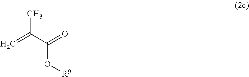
C=C(C(=O)O[R9])C
